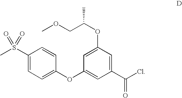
C1(S(C)(=O)=O)=CC=C(OC2=CC(C(Cl)=O)=CC(OC(C)COC)=C2)C=C1
